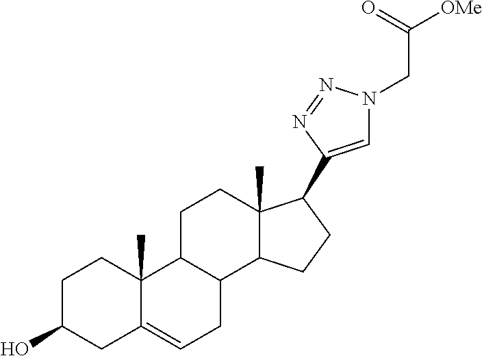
C1C(O)CC2=CCC3C(CCC4(C)C3CCC4C3=CN(CC(=O)[OMe])N=N3)C2(C)C1
